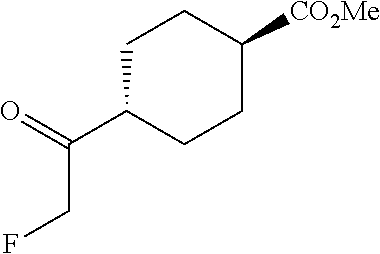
C1C(C(CF)=O)CCC([CO2Me])C1
